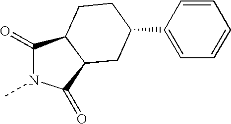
C1(=O)N(C)C(=O)C2C1CCC(C1=CC=CC=C1)C2
